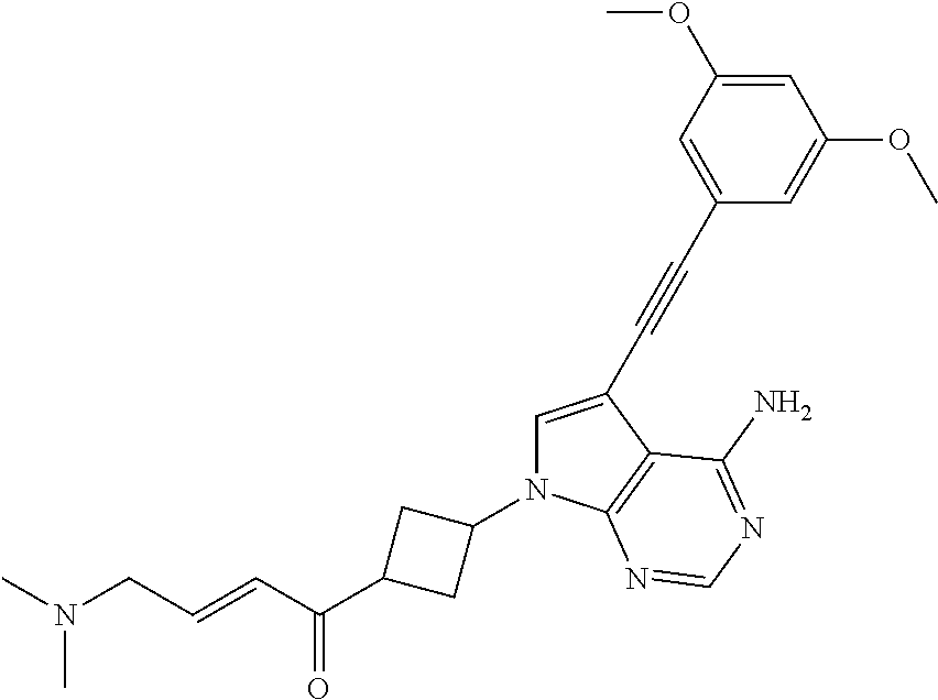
C1=C(C#CC2=CC(OC)=CC(OC)=C2)C2=C(N1C1CC(C(C=CCN(C)C)=O)C1)N=CN=C2N
